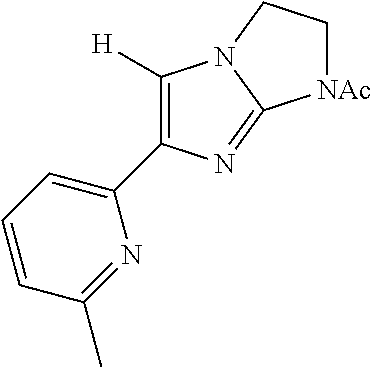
C1([H])=C(C2=CC=CC(C)=N2)N=C2N1CC[NAc]2
